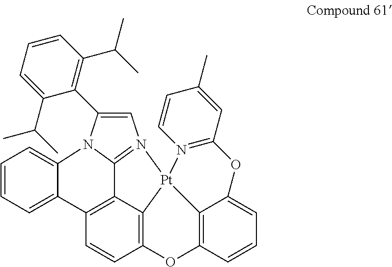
C1=CC=C2C(=C1)N1C3=N(C=C1C1=C(C(C)C)C=CC=C1C(C)C)[Pt]14C5=C(C=CC2=C53)OC2=C1C(=CC=C2)OC1=N4C=CC(C)=C1
